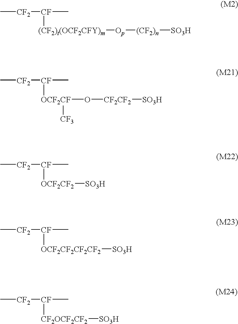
C[CF2][CF]([(CF2)t(OCF2CFY)m][Op][(CF2)n][SO3H])C.C[CF2][CF]([OCF2CF](O[CF2CF2][SO3H])[CF3])C.C[CF2][CF]([OCF2CF2][SO3H])C.C[CF2][CF]([OCF2CF2CF2CF2][SO3H])C.C[CF2][CF]([CF2OCF2CF2][SO3H])C
